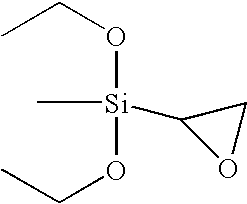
[Si](C1OC1)(OCC)(OCC)C
